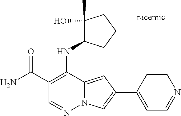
N12C(=CC(C3=CC=NC=C3)=C1)C(NC1C(O)(C)CCC1)=C(C(N)=O)C=N2
